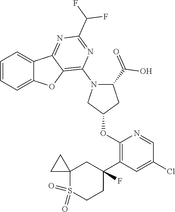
C1=CC=C2C(=C1)C1=NC(C(F)F)=NC(N3CC(OC4=C(C5(F)CC6(S(=O)(=O)CC5)CC6)C=C(Cl)C=N4)CC3C(O)=O)=C1O2
